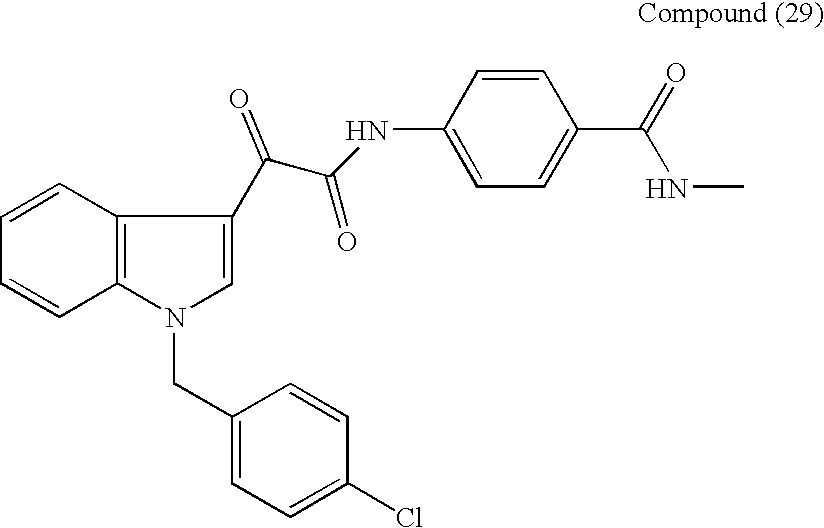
C1=CC2=C(C=C1)N(CC1=CC=C(Cl)C=C1)C=C2C(C(NC1=CC=C(C(=O)NC)C=C1)=O)=O
